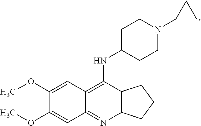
C12=C(N=C3C(=C1NC1CCN(C4CC4)CC1)C=C(OC)C(OC)=C3)CCC2
